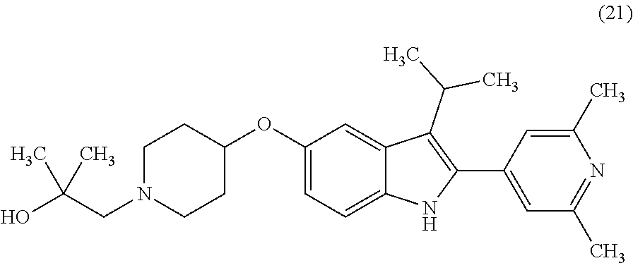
C1(OC2CCN(CC(O)(C)C)CC2)=CC=C2C(=C1)C(C(C)C)=C(C1=CC(C)=NC(C)=C1)N2
